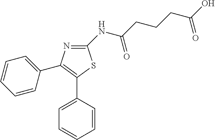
C1(NC(CCCC(O)=O)=O)=NC(C2=CC=CC=C2)=C(C2=CC=CC=C2)S1
